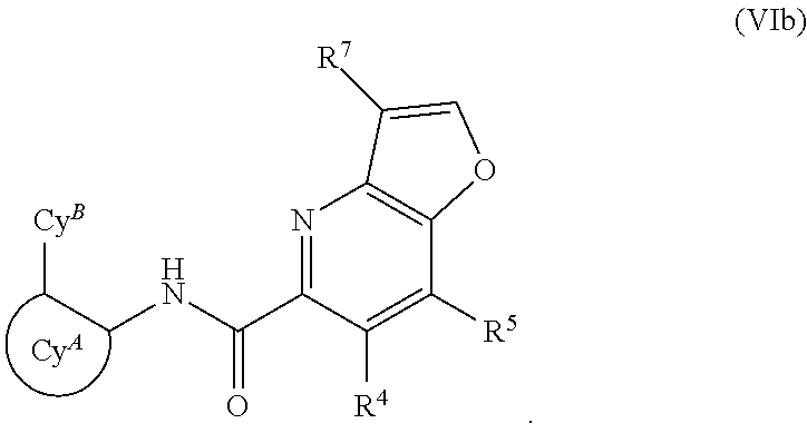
N1=C(C(NCC[CyB])=O)C([R4])=C([R5])C2=C1C([R7])=CO2.[CyA]
